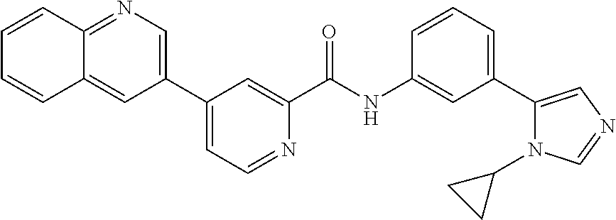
C1(C2=CN=C3C(=C2)C=CC=C3)=CC=NC(C(NC2=CC(C3=CN=CN3C3CC3)=CC=C2)=O)=C1
